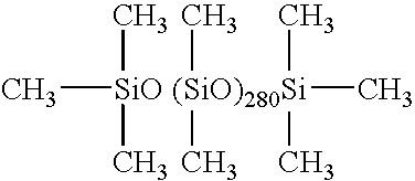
C[SiO (SiO)280Si](C)(C)(C)(C)(C)(C)C
